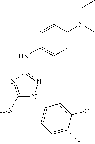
C1(N)=NC(NC2=CC=C(N(CC)CC)C=C2)=NN1C1=CC=C(F)C(Cl)=C1
